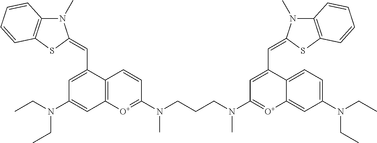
C12=C([O+]=C(N(CCCN(C3=[O+]C4=CC(N(CC)CC)=CC=C4C(C=C4N(C)C5=C(S4)C=CC=C5)=C3)C)C)C=C1)C=C(N(CC)CC)C=C2C=C1N(C)C2=C(S1)C=CC=C2
